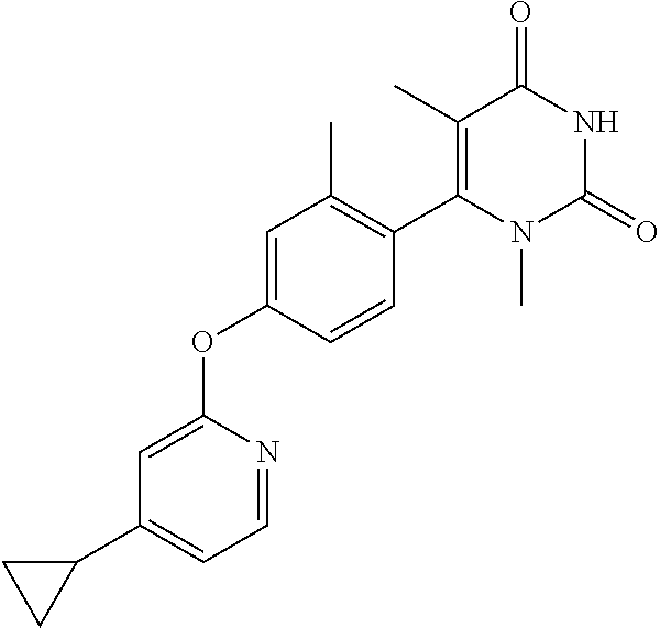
C1=NC(OC2=CC(C)=C(C3=C(C)C(=O)NC(=O)N3C)C=C2)=CC(C2CC2)=C1
